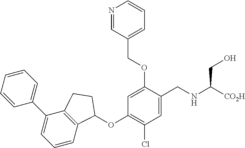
C1=CC=CC=C1C1=CC=CC2=C1CCC2OC1=C(Cl)C=C(CNC([CO2H])CO)C(OCC2=CC=CN=C2)=C1
